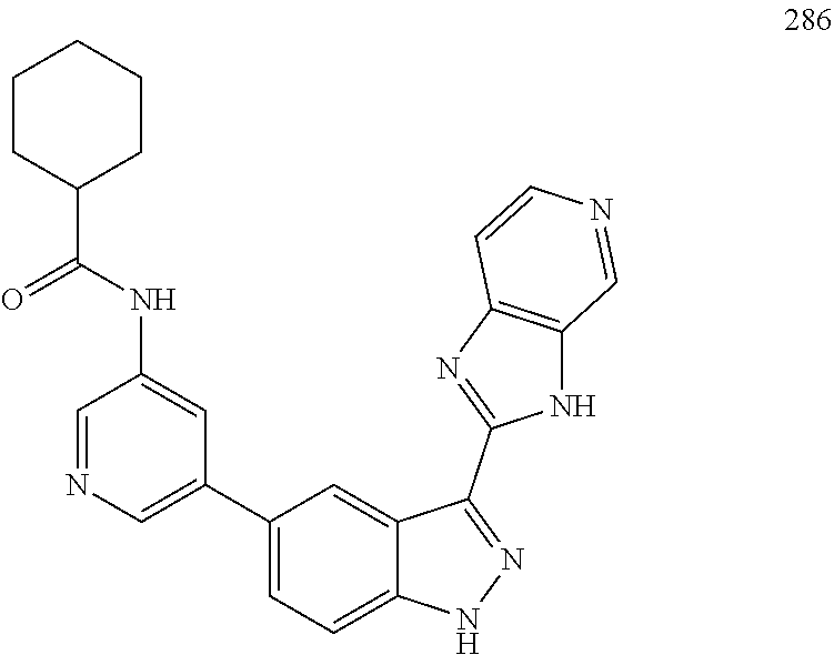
C1(C(NC2=CC(C3=CC=C4C(=C3)C(C3=NC5=C(N3)C=NC=C5)=NN4)=CN=C2)=O)CCCCC1
